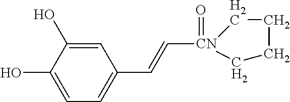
C1=C(O)C(O)=CC(C=C[CN]2(=O)CCCC2)=C1
